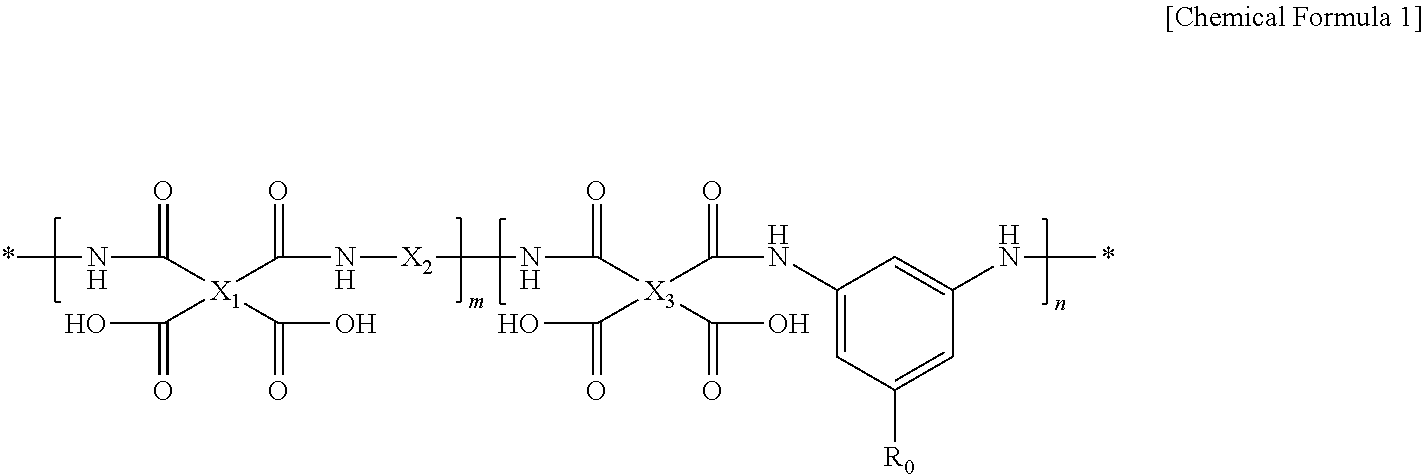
*NC(=O)[X1](C(N[X2]NC(=O)[X3](C(=O)NC1=CC([R0])=CC(N*)=C1)(C(O)=O)C(O)=O)=O)(C(O)=O)C(=O)O
